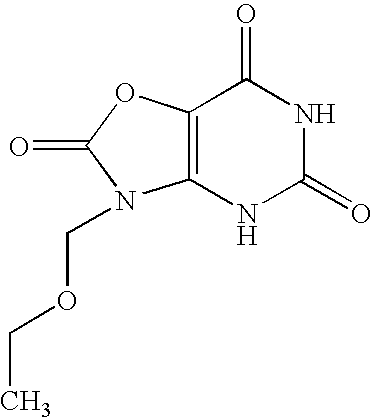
C12=C(OC(=O)N1COCC)C(=O)NC(=O)N2
